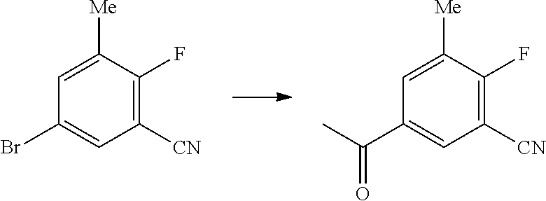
C1([CN])=C(F)C([Me])=CC(Br)=C1.C1([CN])=C(F)C([Me])=CC(C(C)=O)=C1
